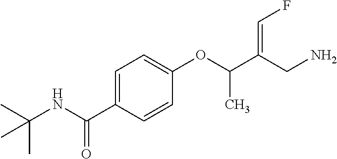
C1=C(C(NC(C)(C)C)=O)C=CC(OC(C(CN)=CF)C)=C1
